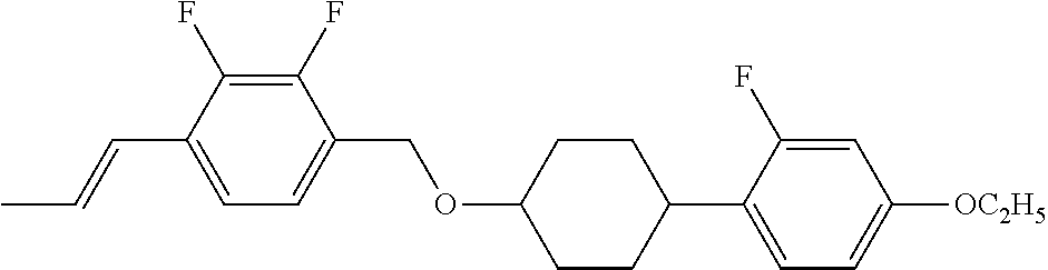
C1(F)=C(F)C(C=CC)=CC=C1COC1CCC(C2=CC=C([OC2H5])C=C2F)CC1
